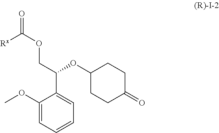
C1(OC)=CC=CC=C1C(COC([Rx])=O)OC1CCC(=O)CC1
